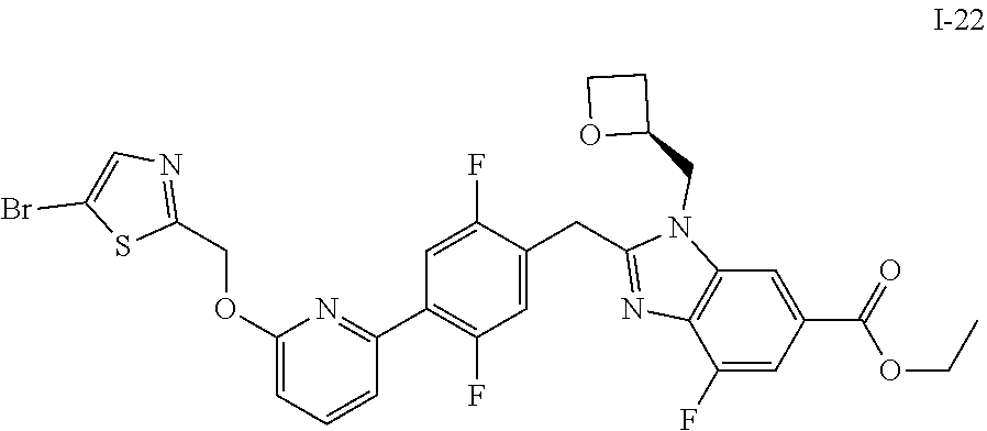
C1(OCC2=NC=C(Br)S2)=CC=CC(C2=C(F)C=C(CC3=NC4=C(N3CC3CCO3)C=C(C(=O)OCC)C=C4F)C(F)=C2)=N1
